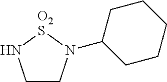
C1CN(C2CCCCC2)[O2S]N1
